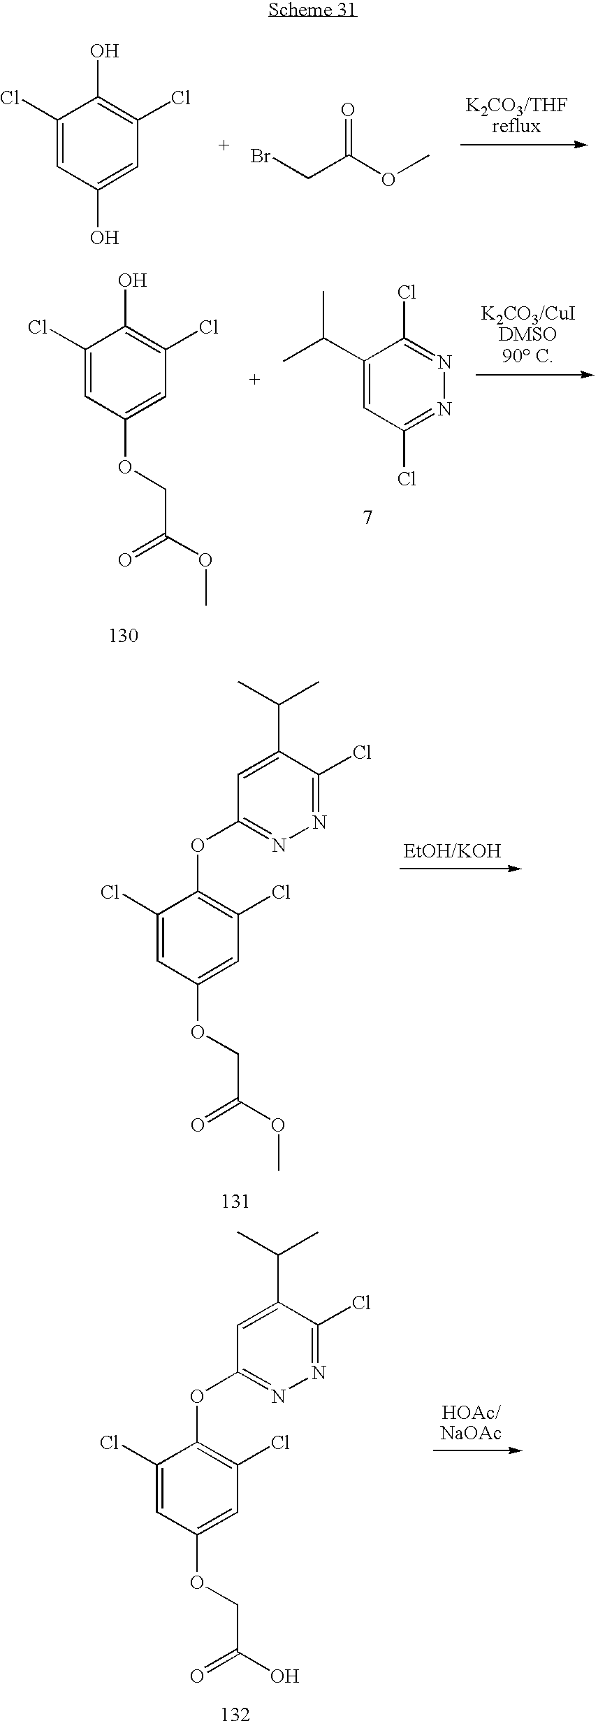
C1(Cl)=CC(O)=CC(Cl)=C1O.C(C(OC)=O)Br.C1(Cl)=CC(OCC(OC)=O)=CC(Cl)=C1O.C1(Cl)=NN=C(Cl)C=C1C(C)C.C1(Cl)=CC(OCC(OC)=O)=CC(Cl)=C1OC1=NN=C(Cl)C(C(C)C)=C1.C1(Cl)=CC(OCC(O)=O)=CC(Cl)=C1OC1=NN=C(Cl)C(C(C)C)=C1
